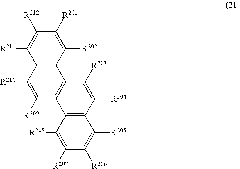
C12=C(C([R202])=C([R201])C([R212])=C1[R211])C1=C(C([R209])=C2[R210])C2=C(C([R204])=C1[R203])C([R205])=C([R206])C([R207])=C2[R208]
